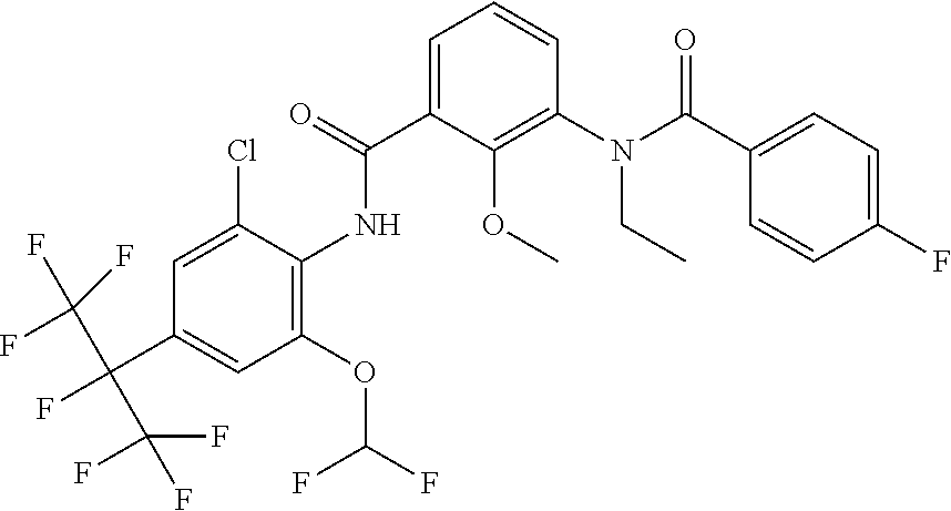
C1=C(C(=O)NC2=C(OC(F)F)C=C(C(F)(C(F)(F)F)C(F)(F)F)C=C2Cl)C(OC)=C(N(C(C2=CC=C(F)C=C2)=O)CC)C=C1
